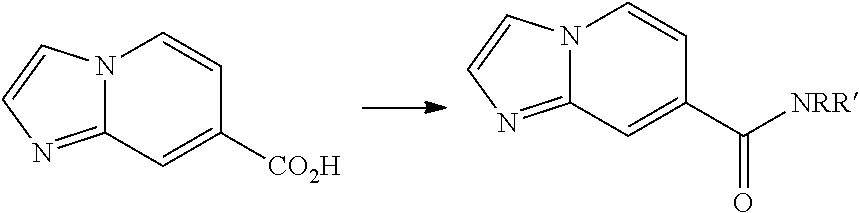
N12C(=NC=C1)C=C(C([NRR])=O)C=C2.N12C(=NC=C1)C=C([CO2H])C=C2
